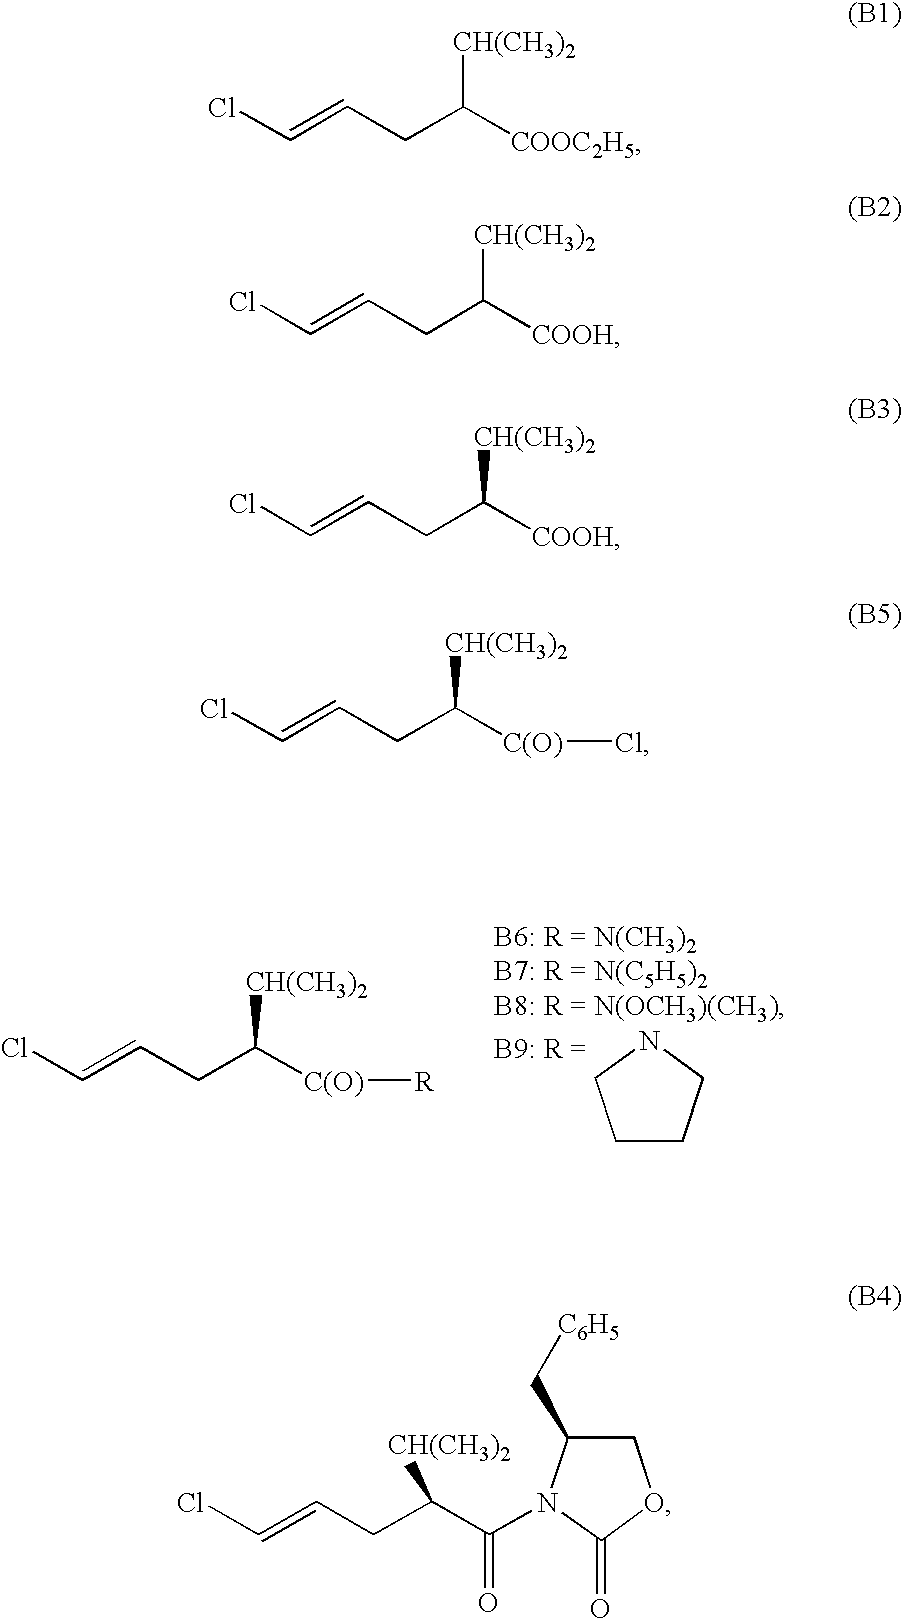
C1CCNC1.ClC=CCC([C(O)][R])[CH(CH3)2].ClC=CCC([COOC2H5])[CH(CH3)2].ClC=CCC([COOH])[CH(CH3)2].ClC=CCC([COOH])[CH(CH3)2].ClC=CCC(C(=O)N1C(C[C6H5])COC1=O)[CH(CH3)2].ClC=CCC([C(O)]Cl)[CH(CH3)2]
